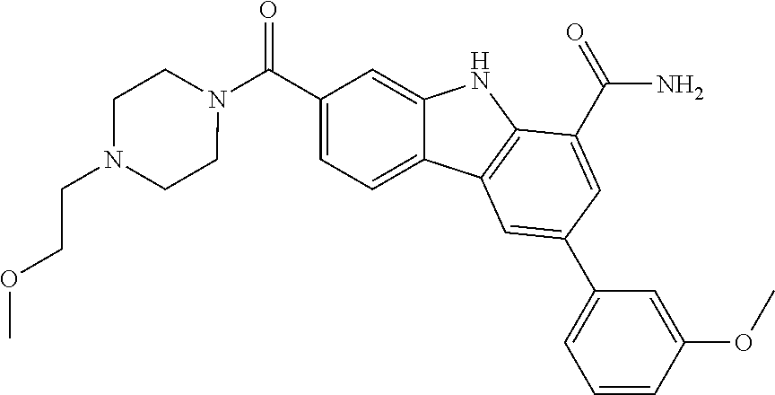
C1(C(N2CCN(CCOC)CC2)=O)=CC=C2C(=C1)NC1=C2C=C(C2=CC=CC(OC)=C2)C=C1C(N)=O
